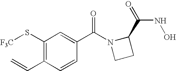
C1(S[F3C])=C(C=C)C=CC(C(N2CCC2C(=O)NO)=O)=C1
